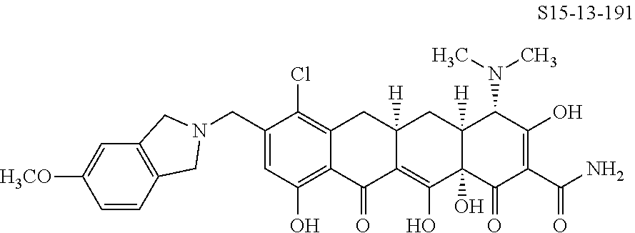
C1(CN2CC3=C(C=C([H3CO])C=C3)C2)=CC(O)=C2C(=C1Cl)CC1([H])C(=C(O)C3(O)C([H])(C1)C(N(C)C)C(O)=C(C(N)=O)C3=O)C2=O
